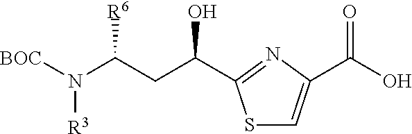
N([R3])(C(CC(O)C1=NC(C(O)=O)=CS1)[R6])[BOC]
